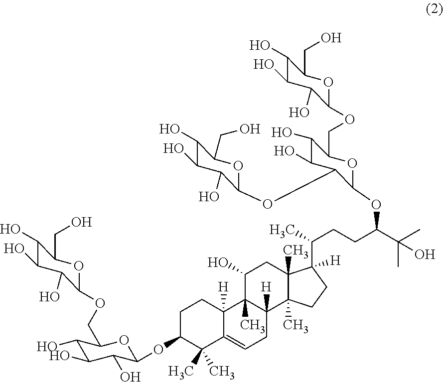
C1C(OC2C(O)C(O)C(O)C(COC3OC(CO)C(O)C(O)C3O)O2)C(C)(C)C2=CCC3([H])C(C)(C2([H])C1)C(O)CC1(C)C3(C)CCC1(C(C)CCC(C(C)(C)O)OC1OC(COC2OC(CO)C(O)C(O)C2O)C(O)C(O)C1OC1OC(CO)C(O)C(O)C1O)[H]
